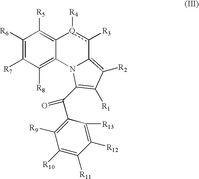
C1([R8])=C2C(=C([R5])C([R6])=C1[R7])[Q]([R4])c([R3])C1=C([R2])C([R1])=C(C(C3=C([R9])C([R10])=C([R11])C([R12])=C3[R13])=O)N21
